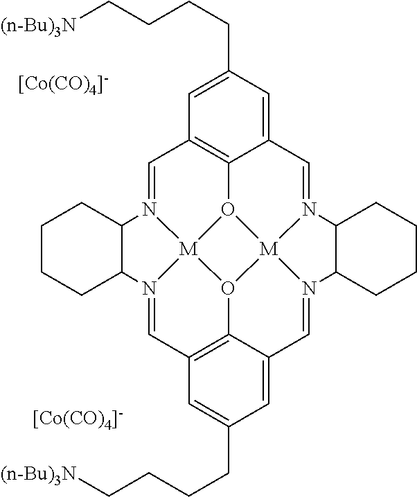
[[Co(CO)4]-].C1=N2[M]34O5C6=C1C=C(CCCC[(n-Bu)3N])C=C6C=N1[M]56O3C3=C(C=N4C4CCCCC24)C=C(CCCC[(n-Bu)3N])C=C3C=N6C2CCCCC12.[[Co(CO)4]-]
